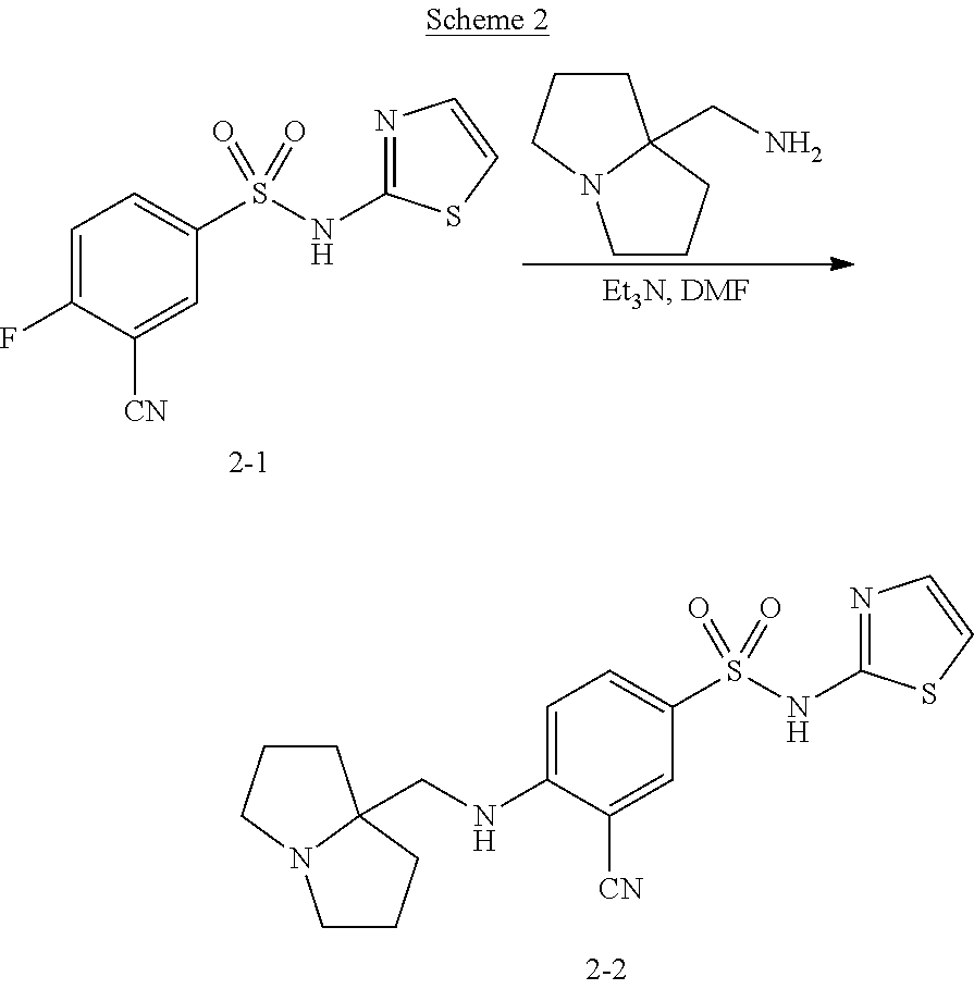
C1=C(F)C([CN])=CC(S(NC2=NC=CS2)(=O)=O)=C1.C1CCC2(CN)N1CCC2.C1=C(NCC23CCCN2CCC3)C([CN])=CC(S(NC2=NC=CS2)(=O)=O)=C1
